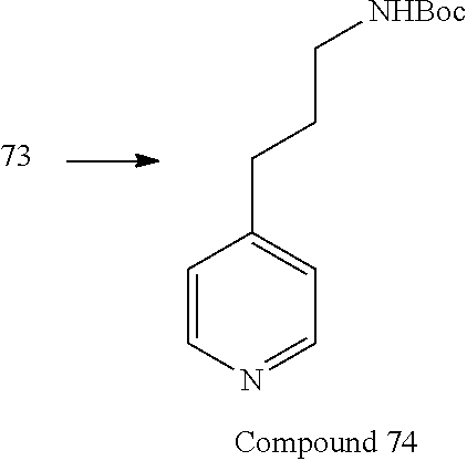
C1=NC=CC(CCC[NHBoc])=C1
